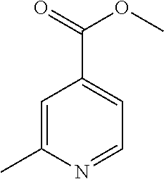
CC1=CC(C(OC)=O)=CC=N1
